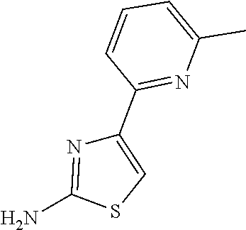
NC1=NC(C2=NC(C)=CC=C2)=CS1
